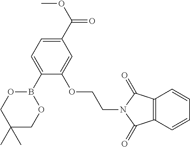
C1=C(B2OCC(C)(C)CO2)C(OCCN2C(=O)C3=C(C2=O)C=CC=C3)=CC(C(=O)OC)=C1
